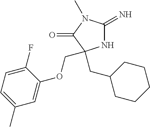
N1C(=N)N(C)C(=O)C1(CC1CCCCC1)COC1=CC(C)=CC=C1F
